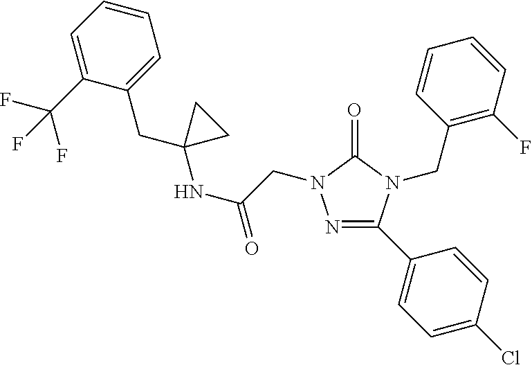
C1(C(F)(F)F)=CC=CC=C1CC1(NC(=O)CN2N=C(C3=CC=C(Cl)C=C3)N(CC3=C(F)C=CC=C3)C2=O)CC1
